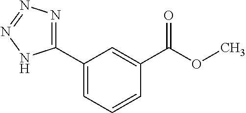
C1(C2=NN=NN2)=CC=CC(C(OC)=O)=C1
